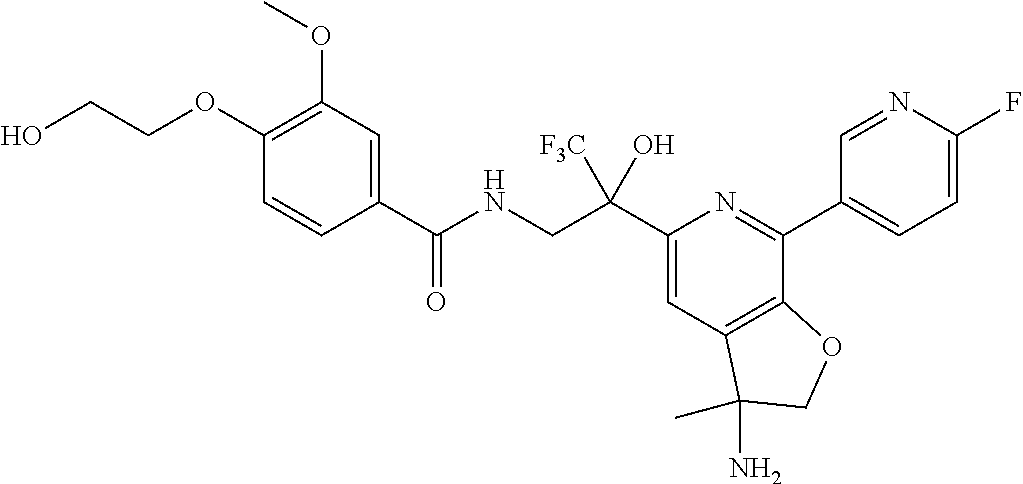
C1(C(CNC(=O)C2=CC(OC)=C(OCCO)C=C2)([F3C])O)=CC2=C(C(C3=CC=C(F)N=C3)=N1)OCC2(N)C
